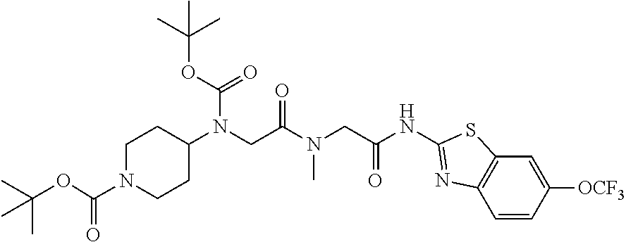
C1=CC([OCF3])=CC2=C1N=C(NC(CN(C)C(CN(C(OC(C)(C)C)=O)C1CCN(C(OC(C)(C)C)=O)CC1)=O)=O)S2
